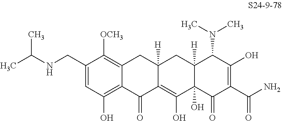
C1(CNC(C)C)=CC(O)=C2C(=C1[OCH3])CC1([H])C(=C(O)C3(O)C([H])(C1)C(N(C)C)C(O)=C(C(N)=O)C3=O)C2=O
